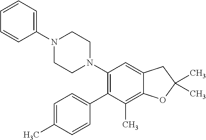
C1=CC=C(N2CCN(C3=C(C4=CC=C(C)C=C4)C(C)=C4C(=C3)CC(C)(C)O4)CC2)C=C1
